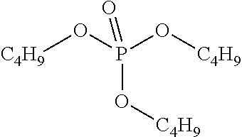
P(O[C4H9])(O[C4H9])(O[C4H9])=O
